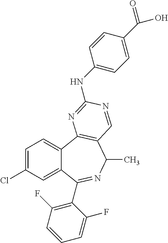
C1=C(Cl)C=C2C(=C1)C1=C(C(C)N=C2C2=C(F)C=CC=C2F)C=NC(NC2=CC=C(C(O)=O)C=C2)=N1
